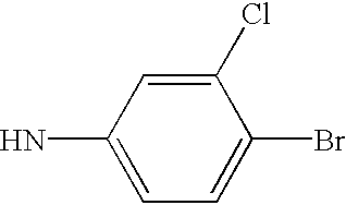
C1(N)=CC=C(Br)C(Cl)=C1
